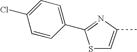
S1C=C(C)N=C1C1=CC=C(Cl)C=C1
